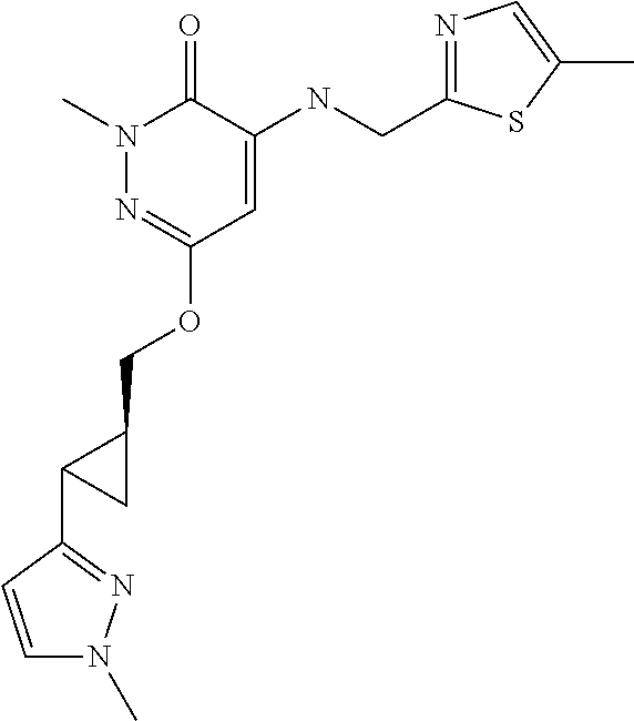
N1(C)N=C(OCC2CC2C2=NN(C)C=C2)C=C(NCC2=NC=C(C)S2)C1=O
